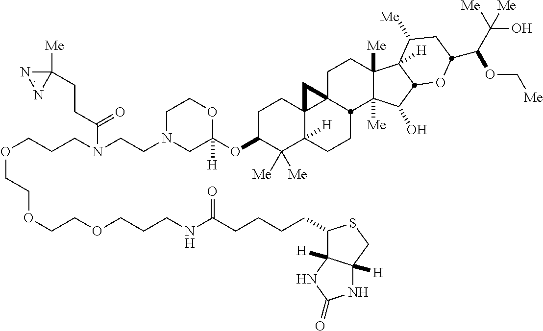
O(C1C([Me])([Me])C2([H])C3(CC1)C1(CCC4([Me])C([Me])(C(O)C5C4([H])C([Me])CC(C(C([Me])(O)[Me])OC[Me])O5)C1CC2)C3)C1([H])OCCN(CCN(CCCOCCOCCOCCCNC(CCCCC2C3([H])C([H])(CS2)NC(=O)N3)=O)C(CCC2([Me])N=N2)=O)C1
